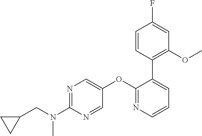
N1=C(N(CC2CC2)C)N=CC(OC2=NC=CC=C2C2=C(OC)C=C(F)C=C2)=C1
